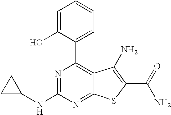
C1=C(O)C(C2=C3C(=NC(NC4CC4)=N2)SC(C(N)=O)=C3N)=CC=C1
